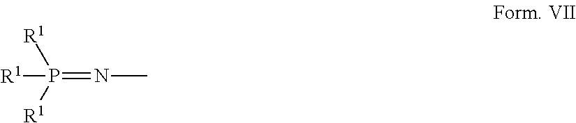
[R1]P(=NC)([R1])[R1]
